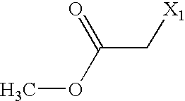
O(C(C[X1])=O)C
